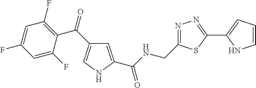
C1=C(C(NCC2=NN=C(C3=CC=CN3)S2)=O)NC=C1C(=O)C1=C(F)C=C(F)C=C1F
